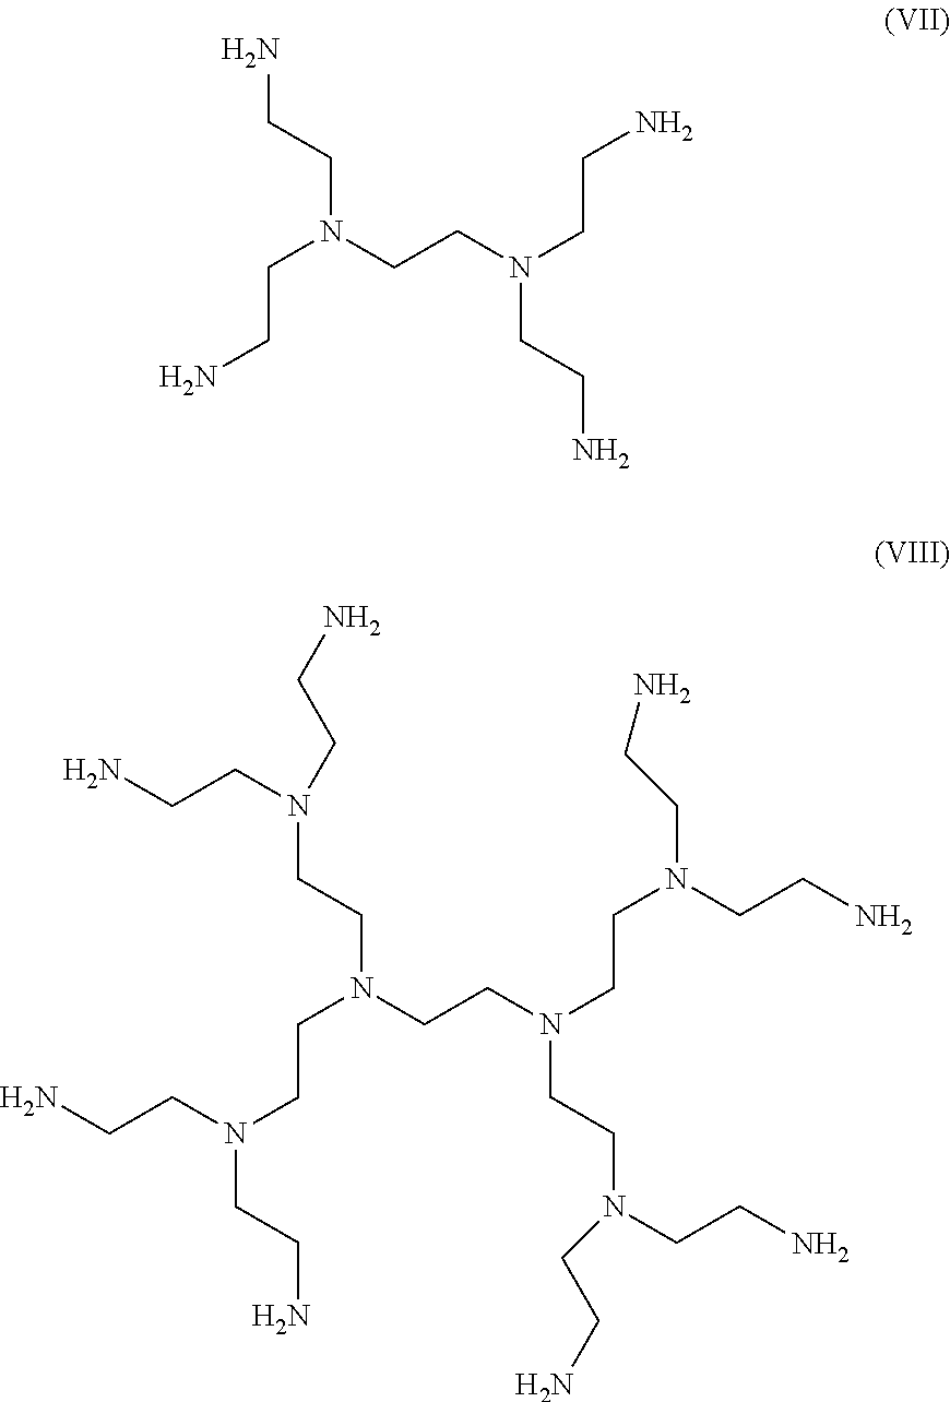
C(CN(CCN(CCN)CCN)CCN)N.C(CN(CCN(CCN(CCN)CCN)CCN(CCN)CCN)CCN(CCN)CCN)N(CCN)CCN
